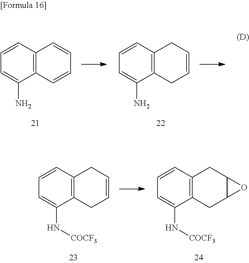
C1=CC2=C(C(N)=C1)C=CC=C2.C1=CC2=C(C(N)=C1)CC=CC2.C1=CC2=C(C(N[COCF3])=C1)CC=CC2.C1=CC2=C(C(N[COCF3])=C1)CC1C(C2)O1
